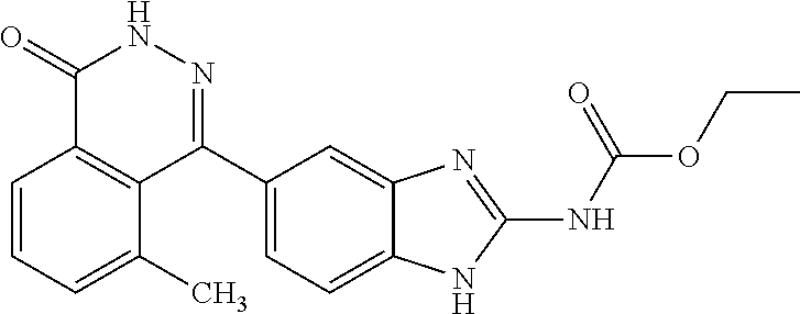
O(CC)C(=O)NC1=NC2=CC(C3=NNC(=O)C4=C3C(C)=CC=C4)=CC=C2N1
